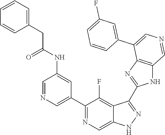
C1(C2=CN=CC(NC(=O)CC3=CC=CC=C3)=C2)=NC=C2C(=C1F)C(C1=NC3=C(N1)C=NC=C3C1=CC(F)=CC=C1)=NN2
